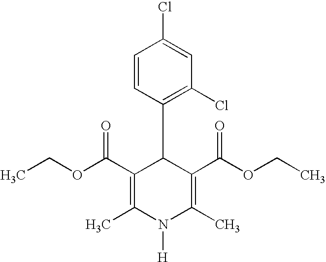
C1(C(OCC)=O)=C(C)N([H])C(C)=C(C(OCC)=O)C1C1=C(Cl)C=C(Cl)C=C1
